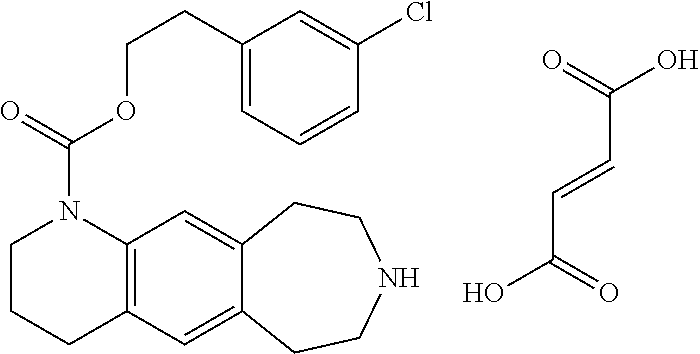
C(=CC(=O)O)C(O)=O.C12=C(C=C3C(=C1)CCNCC3)CCCN2C(OCCC1=CC=CC(Cl)=C1)=O
